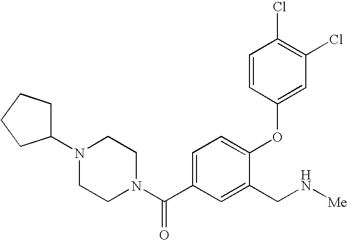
C1=C(C(N2CCN(C3CCCC3)CC2)=O)C=C(CN[Me])C(OC2=CC(Cl)=C(Cl)C=C2)=C1
